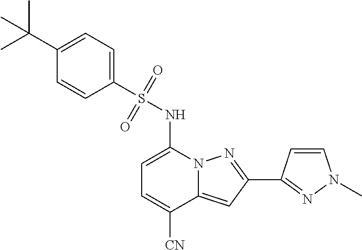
C1=C(NS(C2=CC=C(C(C)(C)C)C=C2)(=O)=O)N2C(=CC(C3=NN(C)C=C3)=N2)C([CN])=C1
